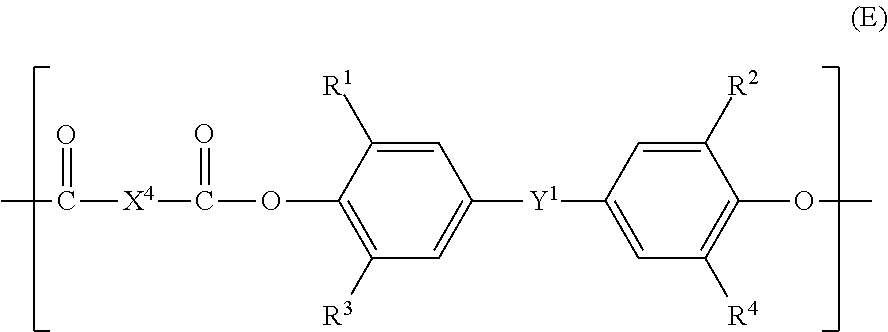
C(OC1=C([R3])C=C([Y1]C2=CC([R4])=C(OC)C([R2])=C2)C=C1[R1])([X4]C(C)=O)=O
